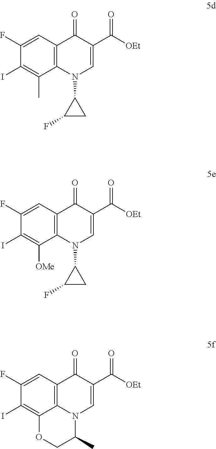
C1=C(F)C(I)=C(C)C2=C1C(=O)C(C([OEt])=O)=CN2C1C(F)C1.C1=C(F)C(I)=C([OMe])C2=C1C(=O)C(C([OEt])=O)=CN2C1C(F)C1.C1=C(F)C(I)=C2C3=C1C(=O)C(C([OEt])=O)=CN3C(C)CO2
